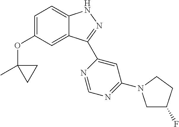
C1=C(OC2(C)CC2)C=C2C(=C1)NN=C2C1=CC(N2CC(F)CC2)=NC=N1
